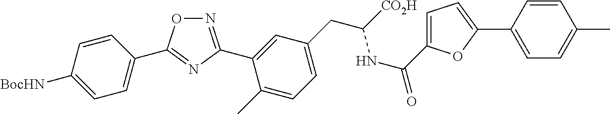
N1=C(C2=CC(CC([CO2H])NC(=O)C3=CC=C(C4=CC=C(C)C=C4)O3)=CC=C2C)N=C(C2=CC=C([BocHN])C=C2)O1
